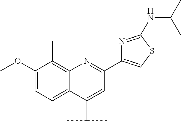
C1(OC)=CC=C2C(=C1C)N=C(C1=CSC(NC(C)C)=N1)C=C2C(C)C
